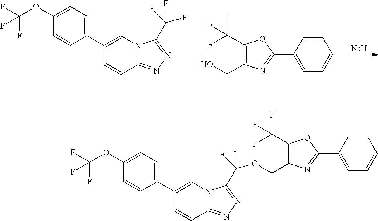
[Na].C1(OC(F)(F)F)=CC=C(C2=CN3C(=NN=C3C(F)(F)F)C=C2)C=C1.C1(C(F)(F)F)=C(CO)N=C(C2=CC=CC=C2)O1.C1(OC(F)(F)F)=CC=C(C2=CN3C(=NN=C3C(OCC3=C(C(F)(F)F)OC(C4=CC=CC=C4)=N3)(F)F)C=C2)C=C1
